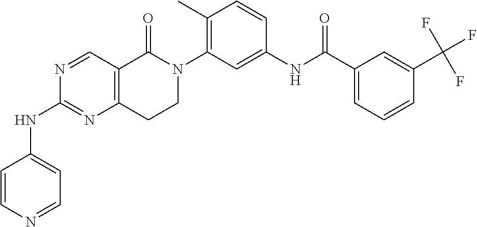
N1=CC2=C(N=C1NC1=CC=NC=C1)CCN(C1=C(C)C=CC(NC(C3=CC=CC(C(F)(F)F)=C3)=O)=C1)C2=O
